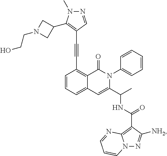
C1=CC=C2C(=C1C#CC1=C(C3CN(CCO)C3)N(C)N=C1)C(=O)N(C1=CC=CC=C1)C(C(C)NC(=O)C1=C3N(N=C1[NH2])C=CC=N3)=C2
